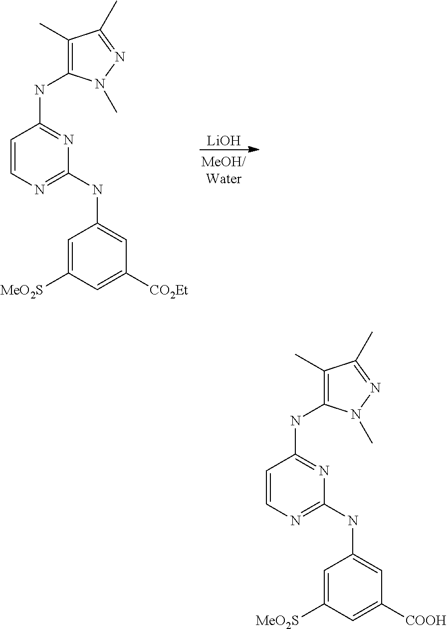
[LiOH].C1=C([MeO2S])C=C([CO2Et])C=C1NC1=NC=CC(NC2=C(C)C(C)=NN2C)=N1.C1=C([MeO2S])C=C([COOH])C=C1NC1=NC=CC(NC2=C(C)C(C)=NN2C)=N1
